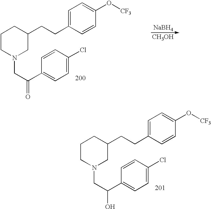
C1=C(CCC2CN(CC(C3=CC=C(Cl)C=C3)O)CCC2)C=CC(O[CF3])=C1.[NaBH4].[CH3OH].C1=C(CCC2CN(CC(C3=CC=C(Cl)C=C3)=O)CCC2)C=CC(O[CF3])=C1
